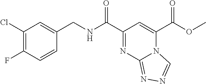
C1(C(NCC2=CC(Cl)=C(F)C=C2)=O)=NC2=NN=CN2C(C(OC)=O)=C1
